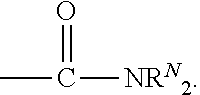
CC(=O)[NRN2]
